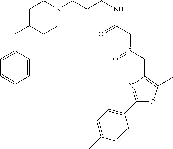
C(CCNC(CS(CC1=C(C)OC(C2=CC=C(C)C=C2)=N1)=O)=O)N1CCC(CC2=CC=CC=C2)CC1
